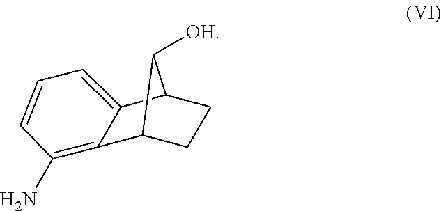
C12CCC(C1[OH])C1=CC=CC(N)=C21
